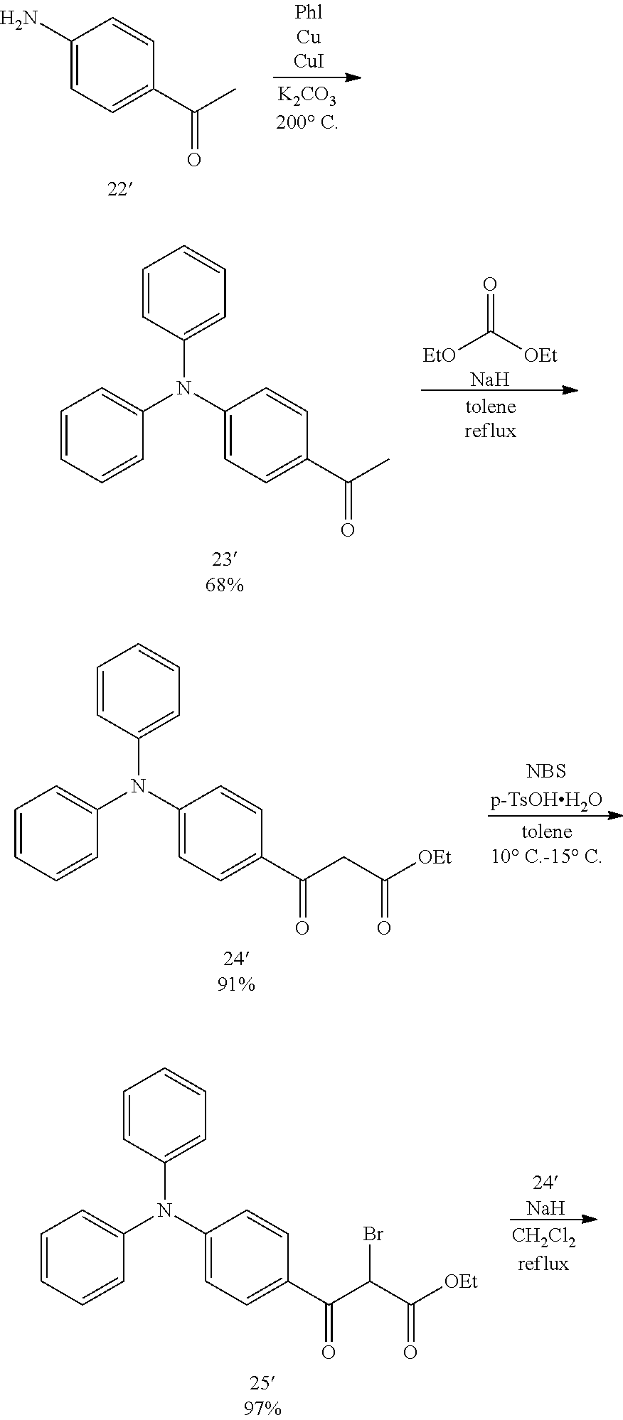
C1(N)=CC=C(C(C)=O)C=C1.C1(N(C2=CC=CC=C2)C2=CC=C(C(C)=O)C=C2)=CC=CC=C1.O=C([OEt])[EtO].[Na].C1(N(C2=CC=CC=C2)C2=CC=C(C(CC([OEt])=O)=O)C=C2)=CC=CC=C1.[NBSp-TsOHH2O].C1(N(C2=CC=CC=C2)C2=CC=C(C(C(C([OEt])=O)Br)=O)C=C2)=CC=CC=C1.[24NaH]
